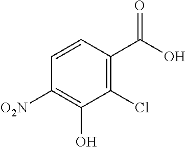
C1(Cl)=C(C(O)=O)C=CC([O2N])=C1O
